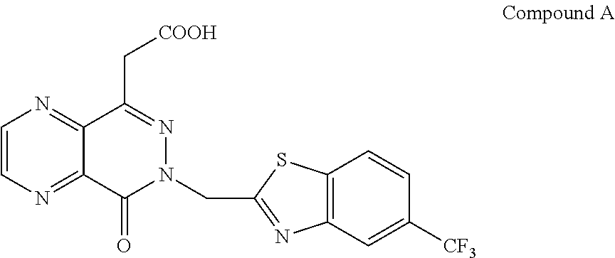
C1=CN=C2C(=N1)C(C[COOH])=NN(CC1=NC3=C(C=CC([CF3])=C3)S1)C2=O
